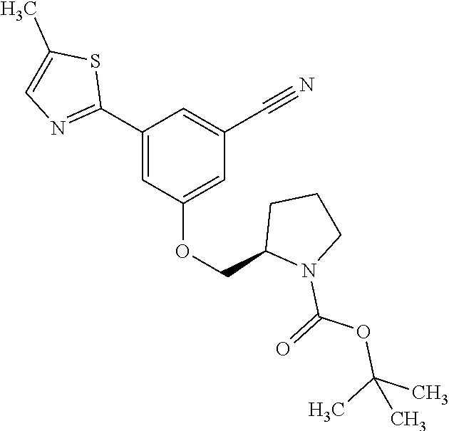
C1(C2=NC=C(C)S2)=CC(OCC2N(C(=O)OC(C)(C)C)CCC2)=CC(C#N)=C1
